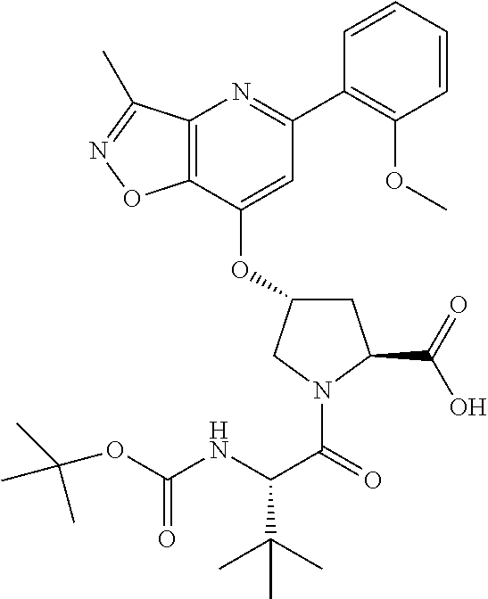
C12=C(C(OC3CC(C(=O)O)N(C(=O)C(NC(OC(C)(C)C)=O)C(C)(C)C)C3)=CC(C3=C(OC)C=CC=C3)=N1)ON=C2C
